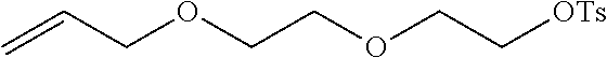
C=CCOCCOCC[OTs]
